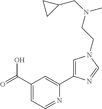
C1(C(=O)O)=CC=NC(C2=CN(CCN(CC3CC3)C)C=N2)=C1
